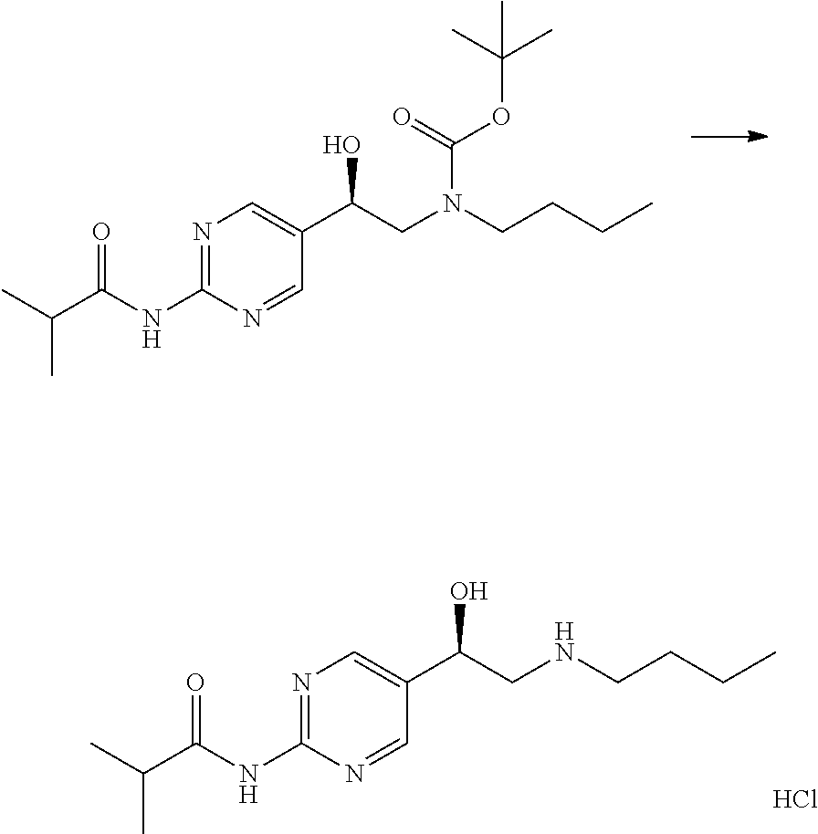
N1=C(NC(C(C)C)=O)N=CC(C(CN(C(=O)OC(C)(C)C)CCCC)O)=C1.N1=C(NC(C(C)C)=O)N=CC(C(CNCCCC)O)=C1.Cl
